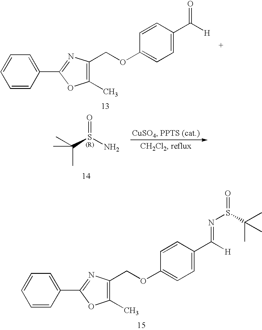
C1=C(C([H])=O)C=CC(OCC2=C(C)OC(C3=CC=CC=C3)=N2)=C1.O=S(C(C)(C)C)N.C1=C(C([H])=NS(C(C)(C)C)=O)C=CC(OCC2=C(C)OC(C3=CC=CC=C3)=N2)=C1
